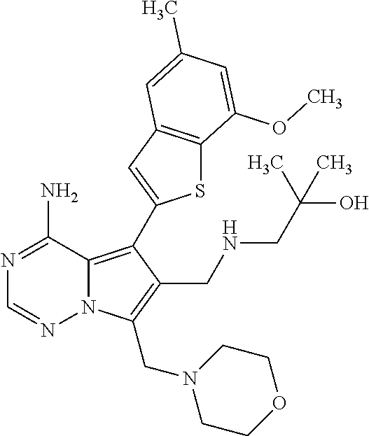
N12C(=C(C3=CC4=C(S3)C(OC)=CC(C)=C4)C(CNCC(O)(C)C)=C1CN1CCOCC1)C(N)=NC=N2
